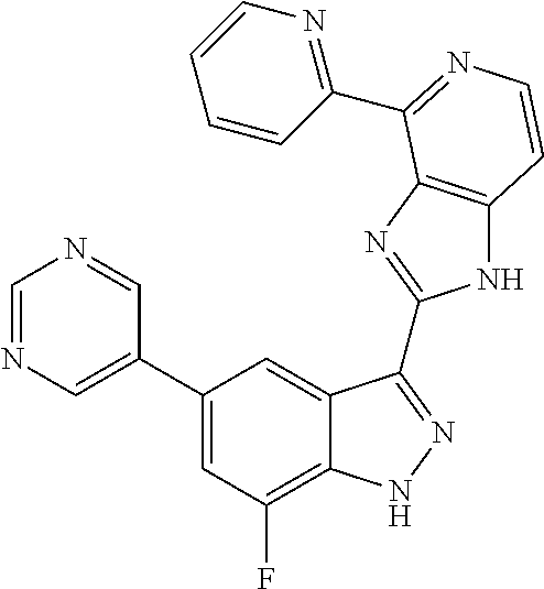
C1=C(C2=CC(F)=C3C(=C2)C(C2=NC4=C(N2)C=CN=C4C2=NC=CC=C2)=NN3)C=NC=N1
